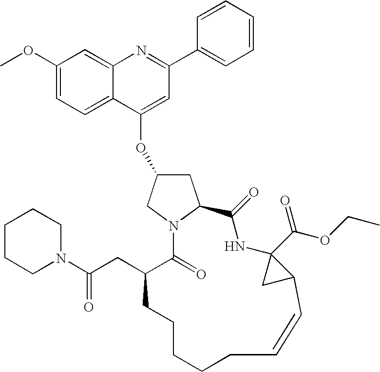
C1(OC)=CC=C2C(=C1)N=C(C1=CC=CC=C1)C=C2OC1CC2N(C1)C(=O)C(CC(=O)N1CCCCC1)CCCCCC=CC1C(C(=O)OCC)(NC2=O)C1
